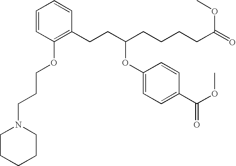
C1=CC(OCCCN2CCCCC2)=C(CCC(CCCCC(=O)OC)OC2=CC=C(C(OC)=O)C=C2)C=C1
